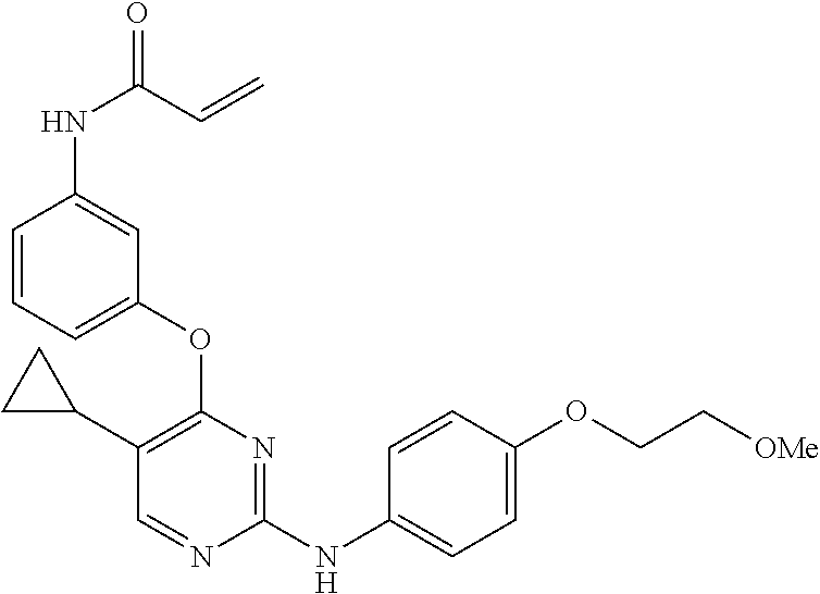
C1(C2CC2)=C(OC2=CC=CC(NC(=O)C=C)=C2)N=C(NC2=CC=C(OCC[OMe])C=C2)N=C1
